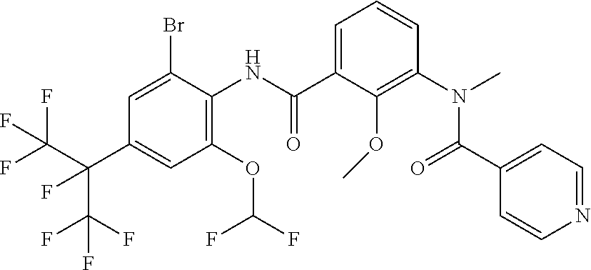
C1=C(C(NC2=C(OC(F)F)C=C(C(C(F)(F)F)(C(F)(F)F)F)C=C2Br)=O)C(OC)=C(N(C(=O)C2=CC=NC=C2)C)C=C1
